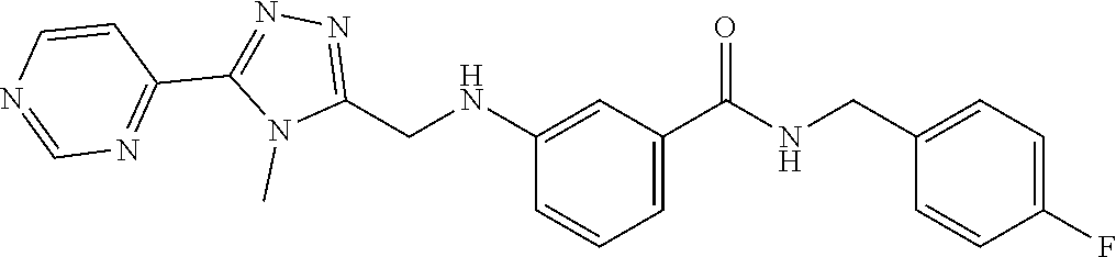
N1=C(CNC2=CC(C(=O)NCC3=CC=C(F)C=C3)=CC=C2)N(C)C(C2=NC=NC=C2)=N1
